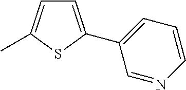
C1=C(C2=CC=CN=C2)SC(C)=C1
